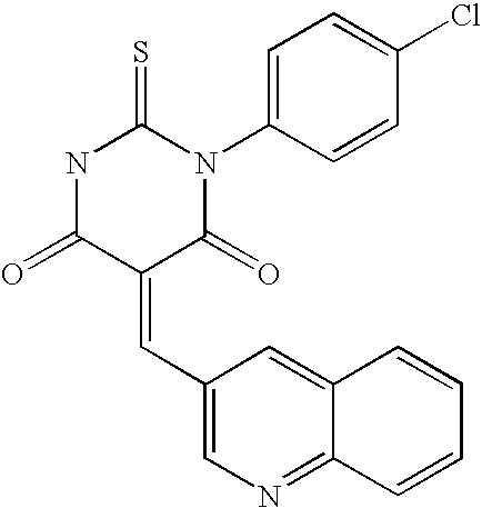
N1C(=S)N(C2=CC=C(Cl)C=C2)C(=O)C(=CC2=CN=C3C(=C2)C=CC=C3)C1=O
